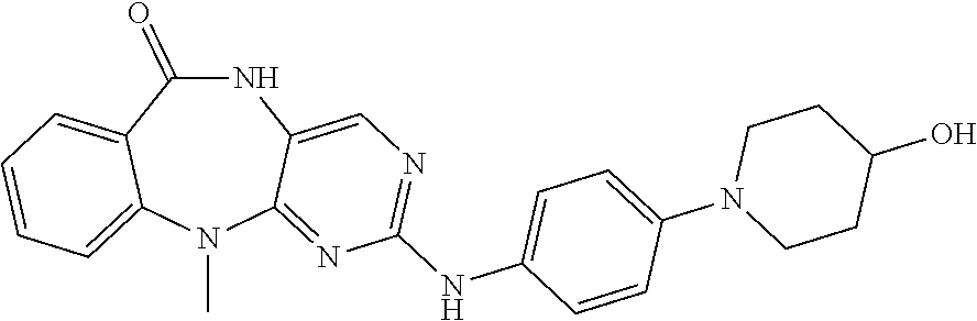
N1C(=O)C2=CC=CC=C2N(C)C2=NC(NC3=CC=C(N4CCC(O)CC4)C=C3)=NC=C12
